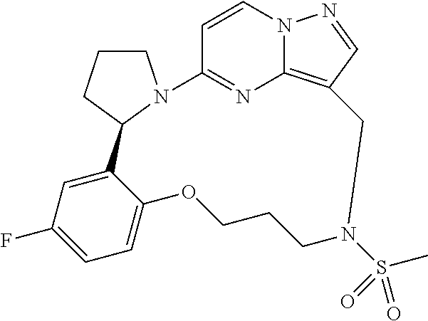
C1CN2C(C1)C1=CC(F)=CC=C1OCCCN(S(=O)(C)=O)CC1=C3N=C2C=CN3N=C1
